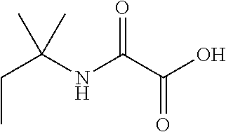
N(C(C(O)=O)=O)C(CC)(C)C
